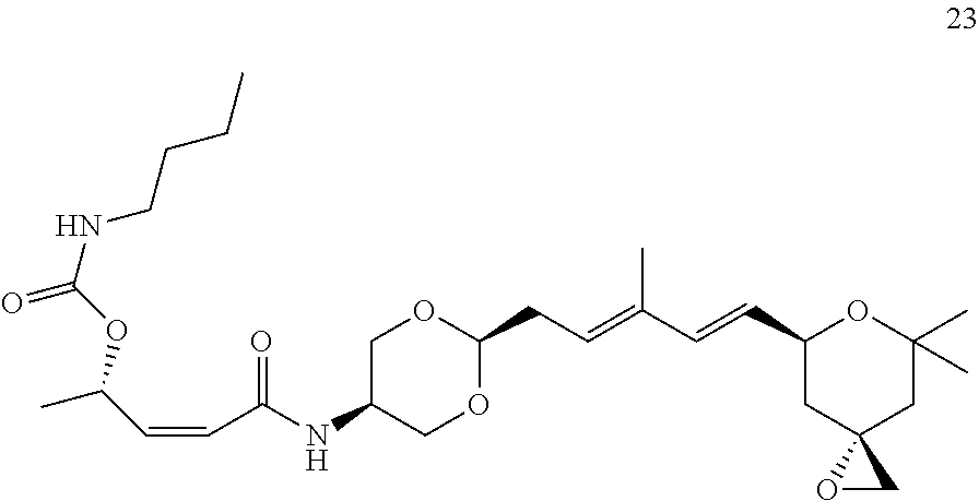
C1C(NC(C=CC(OC(=O)NCCCC)C)=O)COC(CC=C(C=CC2CC3(CC(C)(C)O2)OC3)C)O1
